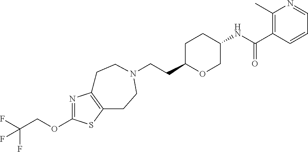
C(CC1OCC(NC(C2=C(C)N=CC=C2)=O)CC1)N1CCC2=C(N=C(OCC(F)(F)F)S2)CC1
